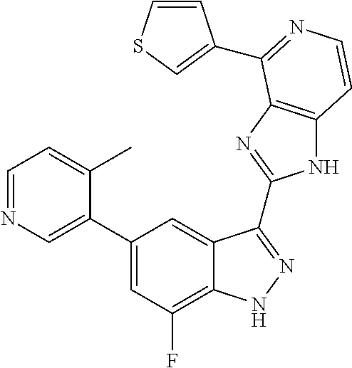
C1=C(C2=CC(F)=C3C(=C2)C(C2=NC4=C(N2)C=CN=C4C2=CSC=C2)=NN3)C(C)=CC=N1
